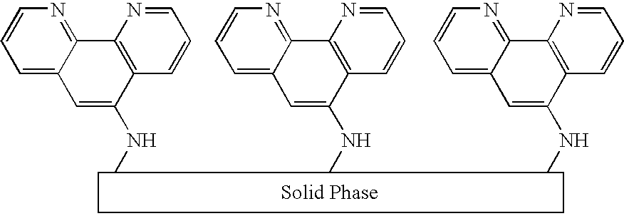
C1=C2C(=NC=C1)C1=C(C(NC)=C2)C=CC=N1.C1=C2C(=NC=C1)C1=C(C(NC)=C2)C=CC=N1.C1=C2C(=NC=C1)C1=C(C(NC)=C2)C=CC=N1
